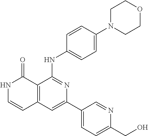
C1=CC(NC2=NC(C3=CC=C(CO)N=C3)=CC3=C2C(=O)NC=C3)=CC=C1N1CCOCC1
